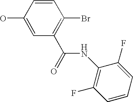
C1(C(=O)NC2=C(F)C=CC=C2F)=C(Br)C=CC(O)=C1
